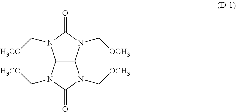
C12C(N(C[OCH3])C(=O)N1C[H3CO])N(C[OCH3])C(=O)N2C[H3CO]
